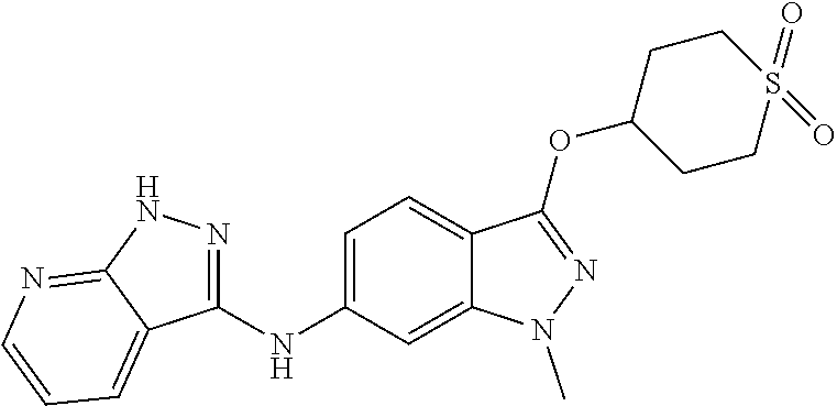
C1(NC2=CC=C3C(=C2)N(C)N=C3OC2CCS(=O)(=O)CC2)=NNC2=NC=CC=C12
